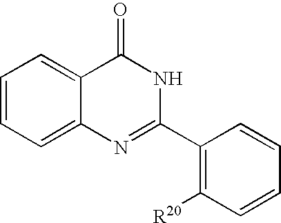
C1=CC=C2C(=C1)C(=O)NC(C1=C([R20])C=CC=C1)=N2
